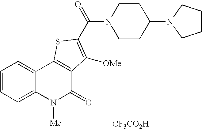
[CF3CO2H].C(=O)(C1=C([OMe])C2=C(C3=CC=CC=C3N([Me])C2=O)S1)N1CCC(N2CCCC2)CC1
